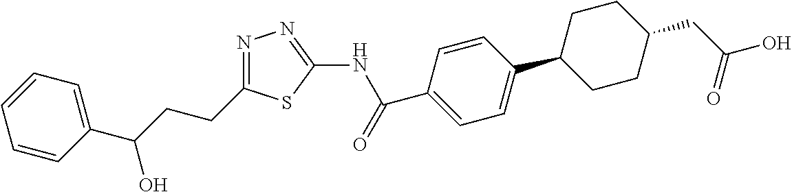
C1(C2CCC(CC(O)=O)CC2)=CC=C(C(=O)NC2=NN=C(CCC(O)C3=CC=CC=C3)S2)C=C1
